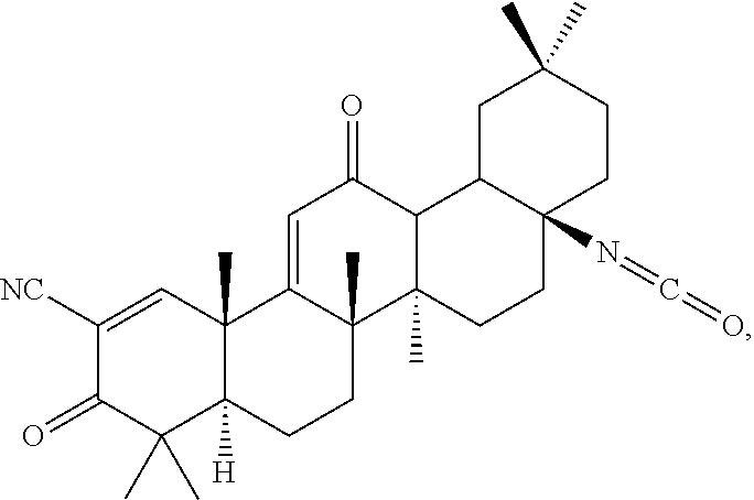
C1([NC])=CC2(C)C([H])(C(C)(C)C1=O)CCC1(C)C2=CC(=O)C2C1(C)CCC1(N=C=O)C2CC(C)(C)CC1
